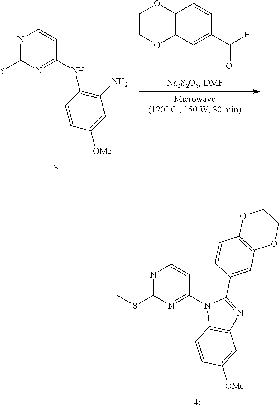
N1=C(SC)N=C(N2C3=C(N=C2C2=CC4=C(C=C2)OCCO4)C=C([OMe])C=C3)C=C1.N1=C(S)N=C(NC2=C(N)C=C([OMe])C=C2)C=C1.C1COC2C(O1)C=CC(C([H])=O)=C2
